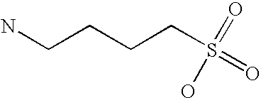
NCCCCS(=O)(=O)O
